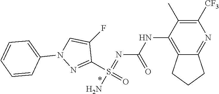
C1([CF3])=C(C)C(NC(N=S(N)(C2=NN(C3=CC=CC=C3)C=C2F)=O)=O)=C2C(=N1)CCC2
